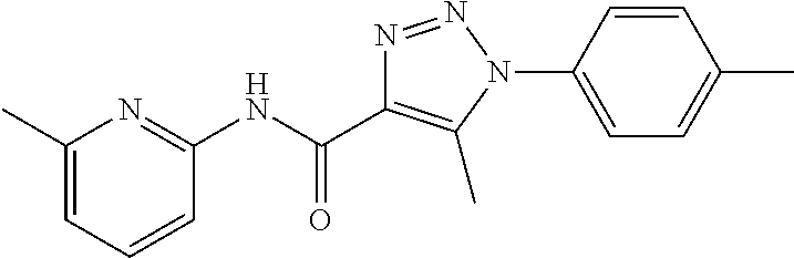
N(C(=O)C1=C(C)N(C2=CC=C(C)C=C2)N=N1)C1=NC(C)=CC=C1
